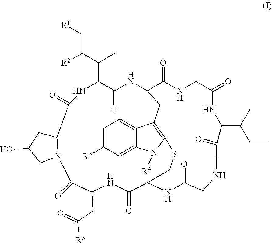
C1=C([R3])C=C2C(=C1)C1=C(N2[R4])SCC2C(=O)NC(CC(=O)[R5])C(=O)N3C(C(=O)NC(C(C)C(C[R1])[R2])C(=O)NC(C1)C(=O)NCC(=O)NC(C(CC)C)C(=O)NCC(=O)N2)CC(O)C3
